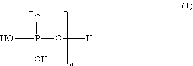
OP(O[H])(=O)O
